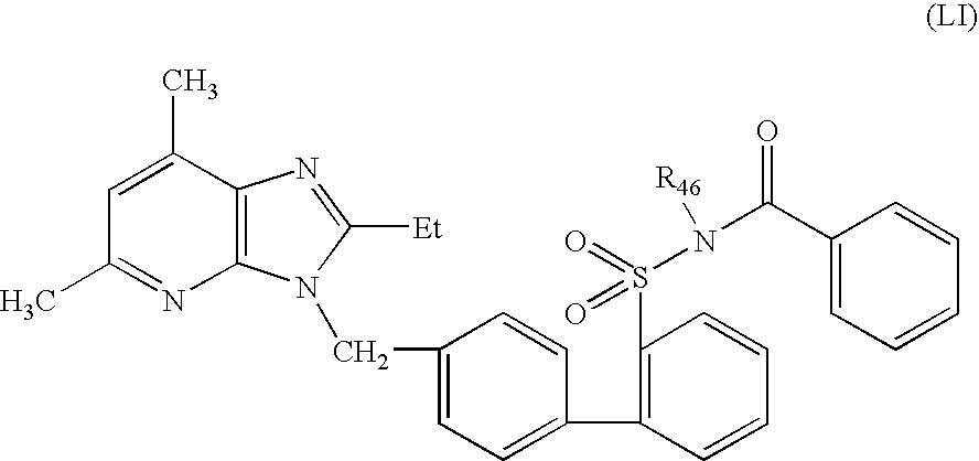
C12=C(C(C)=CC(C)=N1)N=C([Et])N2CC1=CC=C(C2=C(S(=O)(=O)N([R46])C(=O)C3=CC=CC=C3)C=CC=C2)C=C1
